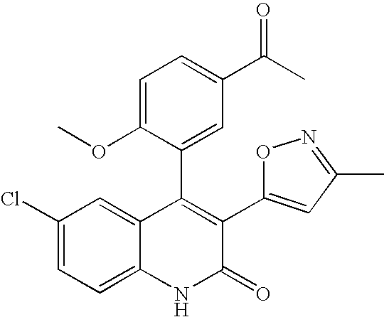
C1(Cl)=CC=C2C(=C1)C(C1=CC(C(C)=O)=CC=C1OC)=C(C1=CC(C)=NO1)C(=O)N2
